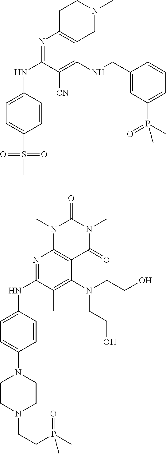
N1=C(NC2=CC=C(S(=O)(=O)C)C=C2)C([CN])=C(NCC2=CC(P(C)(=O)C)=CC=C2)C2=C1CCN(C)C2.N1=C(NC2=CC=C(N3CCN(CCP(C)(=O)C)CC3)C=C2)C(C)=C(N(CCO)CCO)C2=C1N(C)C(=O)N(C)C2=O
